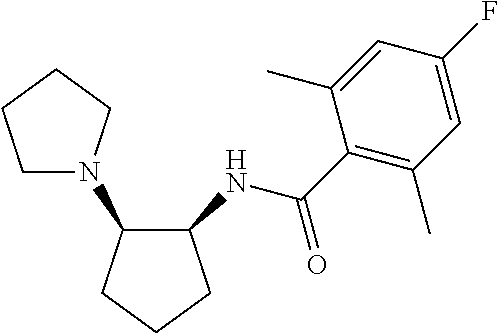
C1N(C2C(NC(C3=C(C)C=C(F)C=C3C)=O)CCC2)CCC1
